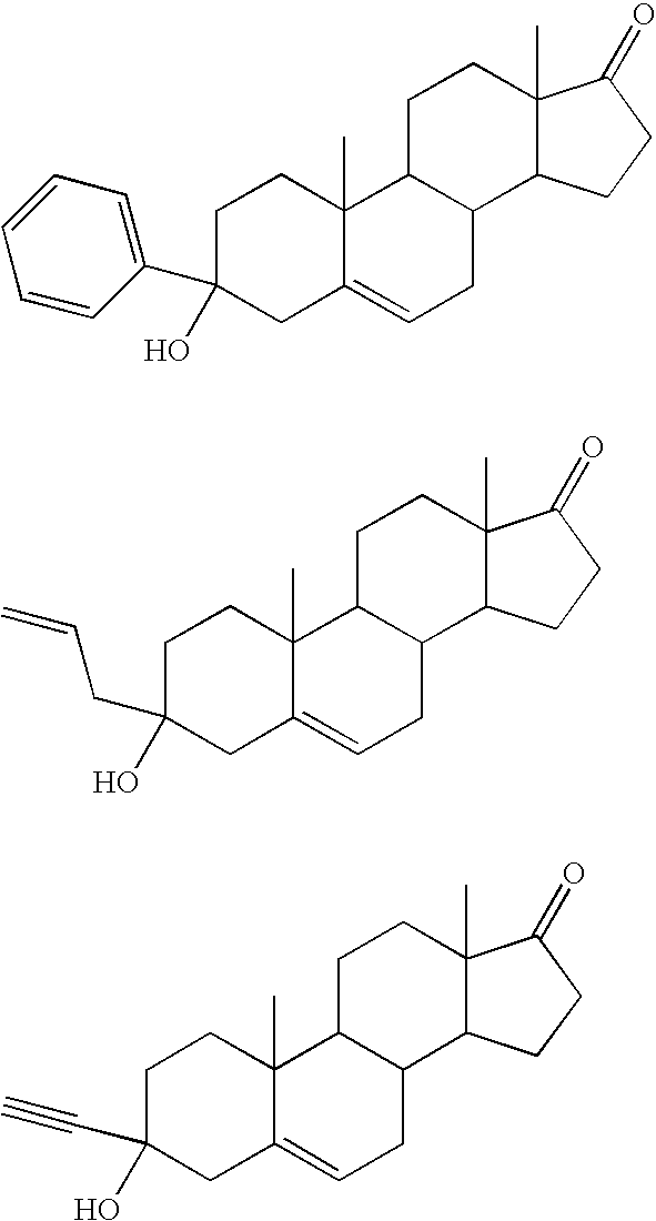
C1C(O)(C2=CC=CC=C2)CC2=CCC3C(C2(C)C1)CCC1(C)C3CCC1=O.C1C(O)(CC=C)CC2=CCC3C(C2(C)C1)CCC1(C)C3CCC1=O.C1C(O)(C#C)CC2=CCC3C(C2(C)C1)CCC1(C)C3CCC1=O
